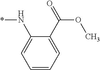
*NC1=CC=CC=C1C(=O)OC
